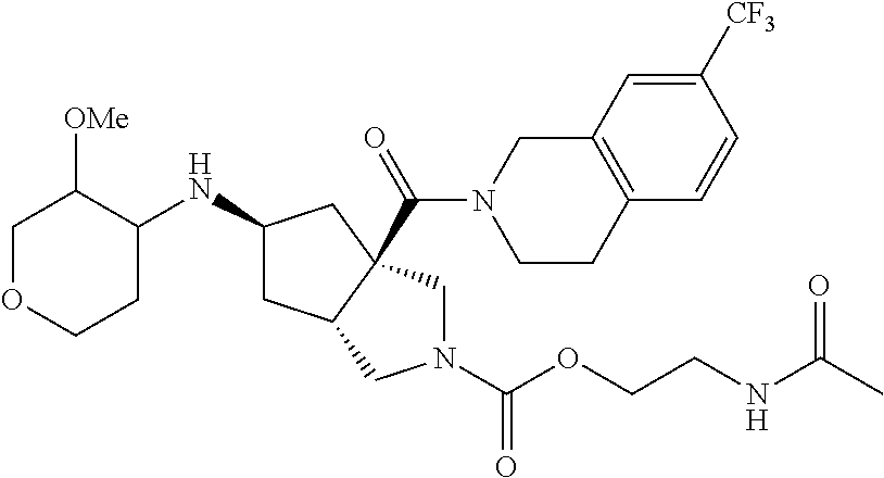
C1OCCC(NC2CC3C(C(N4CCC5=C(C4)C=C([CF3])C=C5)=O)(C2)CN(C(OCCNC(C)=O)=O)C3)C1[OMe]
